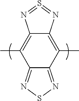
C12=C(C)C3=NSN=C3C(C)=C1N=S=N2
